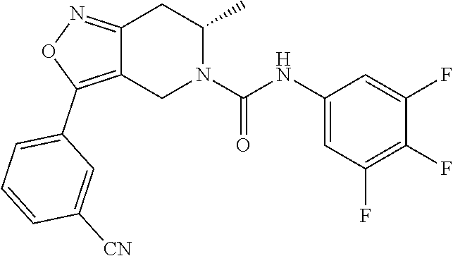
C12=C(C3=CC=CC([CN])=C3)ON=C1CC(C)N(C(NC1=CC(F)=C(F)C(F)=C1)=O)C2
